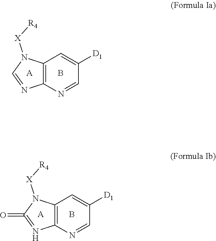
C12=C(N=CC([D1])=C1)N=CN2[X][R4].[A].B.C12=C(N=CC([D1])=C1)N=C(=O)N2[X][R4].[A].B
